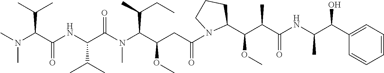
CN(C(C(NC(C(N(C(C(CC(=O)N1C(C(C(C(NC(C(C2=CC=CC=C2)O)C)=O)C)OC)CCC1)OC)C(C)CC)C)=O)C(C)C)=O)C(C)C)C
